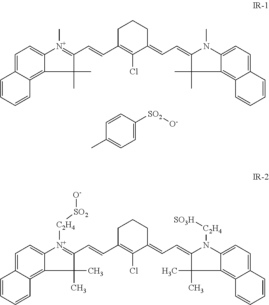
C1C(C=CC2=[N+](C)C3=CC=C4C(=C3C2(C)C)C=CC=C4)=C(Cl)C(=CC=C2N(C)C3=CC=C4C(=C3C2(C)C)C=CC=C4)CC1.C1=CC(C)=CC=C1[SO2][O-].C1C(C=CC2=[N+]([C2H4][SO2][O-])C3=CC=C4C(=C3C2(C)C)C=CC=C4)=C(Cl)C(=CC=C2N([C2H4][SO3H])C3=CC=C4C(=C3C2(C)C)C=CC=C4)CC1
